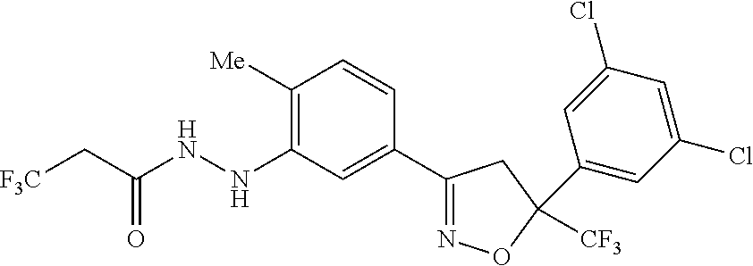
C1([Me])=C(NNC(C[F3C])=O)C=C(C2=NOC([CF3])(C3=CC(Cl)=CC(Cl)=C3)C2)C=C1
